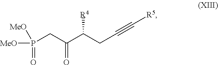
P(=O)(CC(C(CC#C[R5])[R4])=O)([MeO])[MeO]
